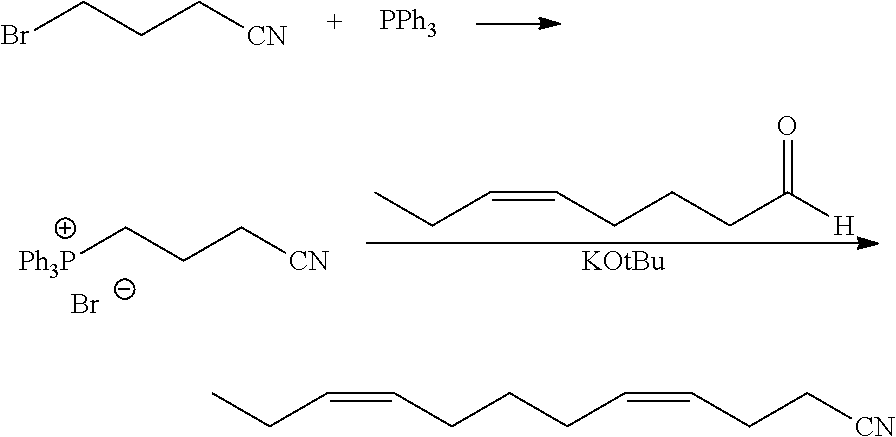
BrCCC[CN].[PPh3].[Ph3P]CCC[CN].[Br-].C(C=CCCCC([H])=O)C.[KOtBu].C(C=CCCCC=CCC[CN])C
